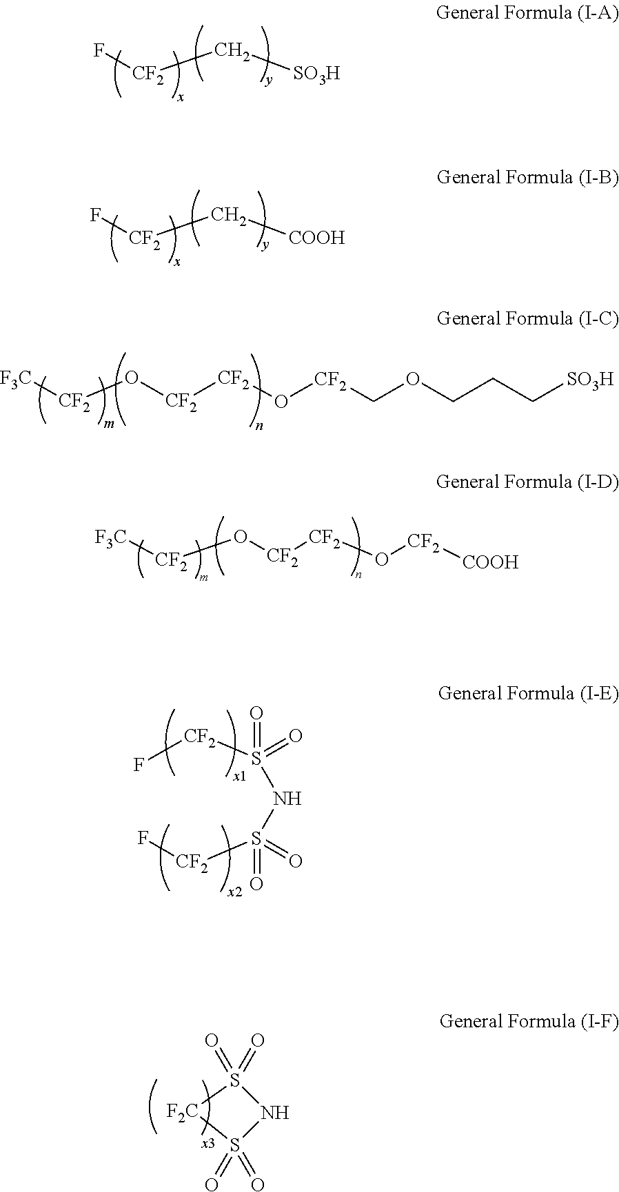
F[CF2]C[SO3H].F[CF2]C[COOH].[F3C][CF2]O[CF2][CF2]O[CF2]COCCC[SO3H].[F3C][CF2]O[CF2][CF2]O[CF2][COOH].F[CF2]S(=O)(=O)NS([CF2]F)(=O)=O.S1(=O)(=O)NS(=O)(=O)[F2C]1
